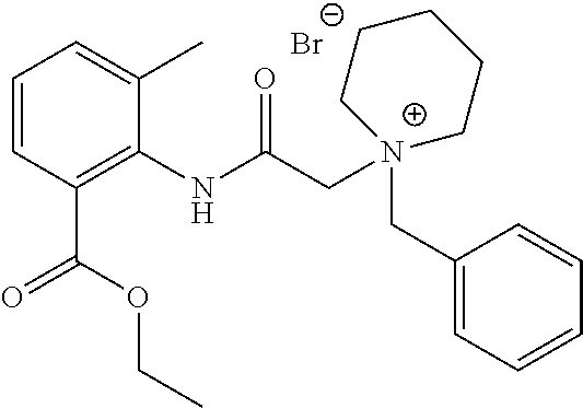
[Br-].C1=CC(C(=O)OCC)=C(NC(C[N+]2(CC3=CC=CC=C3)CCCCC2)=O)C(C)=C1
